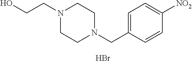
C1=C(CN2CCN(CCO)CC2)C=CC([NO2])=C1.Br
